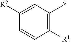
C1([R2])=CC(*)=C([R1])C=C1
